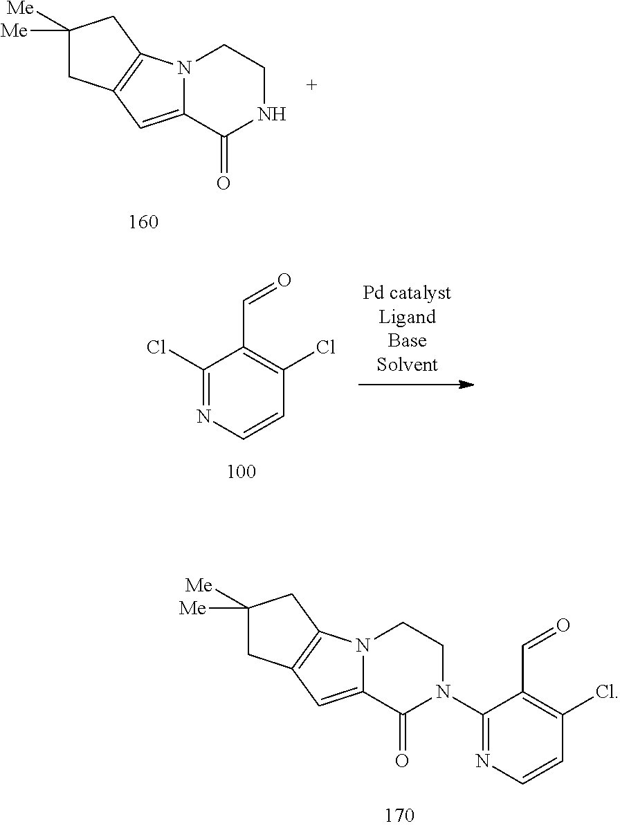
N12C(=CC3=C1CC([Me])([Me])C3)C(=O)N(C1=NC=CC(Cl)=C1C=O)CC2.N12C(=CC3=C1CC([Me])([Me])C3)C(=O)NCC2.C1(Cl)=NC=CC(Cl)=C1C=O
